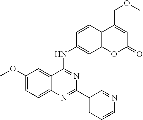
COC1=CC=C2C(=C1)C(NC1=CC3=C(C=C1)C(COC)=CC(=O)O3)=NC(C1=CC=CN=C1)=N2
